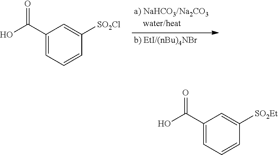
C1(C(O)=O)=CC=CC([SO2Cl])=C1.C1(C(O)=O)=CC=CC([SO2Et])=C1
